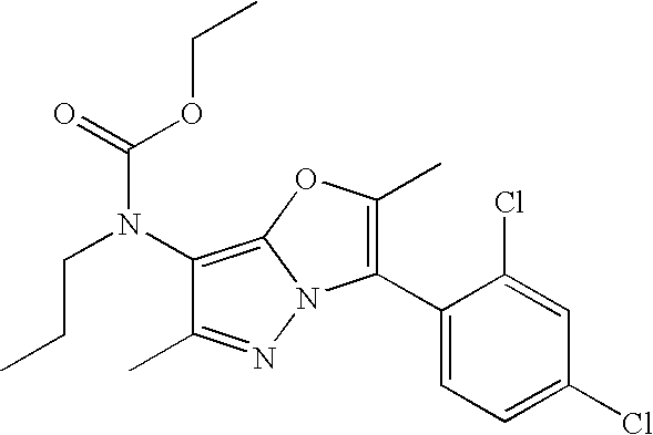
C1(N(CCC)C(=O)OCC)=C2N(N=C1C)C(C1=CC=C(Cl)C=C1Cl)=C(C)O2
